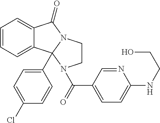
C1=CC=C2C(=C1)C(=O)N1CCN(C(C3=CC=C(NCCO)N=C3)=O)C21C1=CC=C(Cl)C=C1
